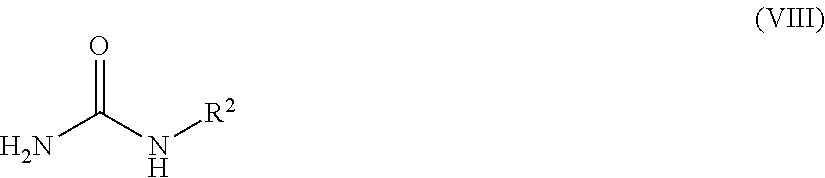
O=C(N[R2])N
